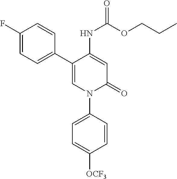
C1=C(NC(=O)OCCC)C(C2=CC=C(F)C=C2)=CN(C2=CC=C([OCF3])C=C2)C1=O
